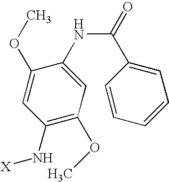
N(C(C1=CC=CC=C1)=O)C1=CC(OC)=C(N[X])C=C1OC
